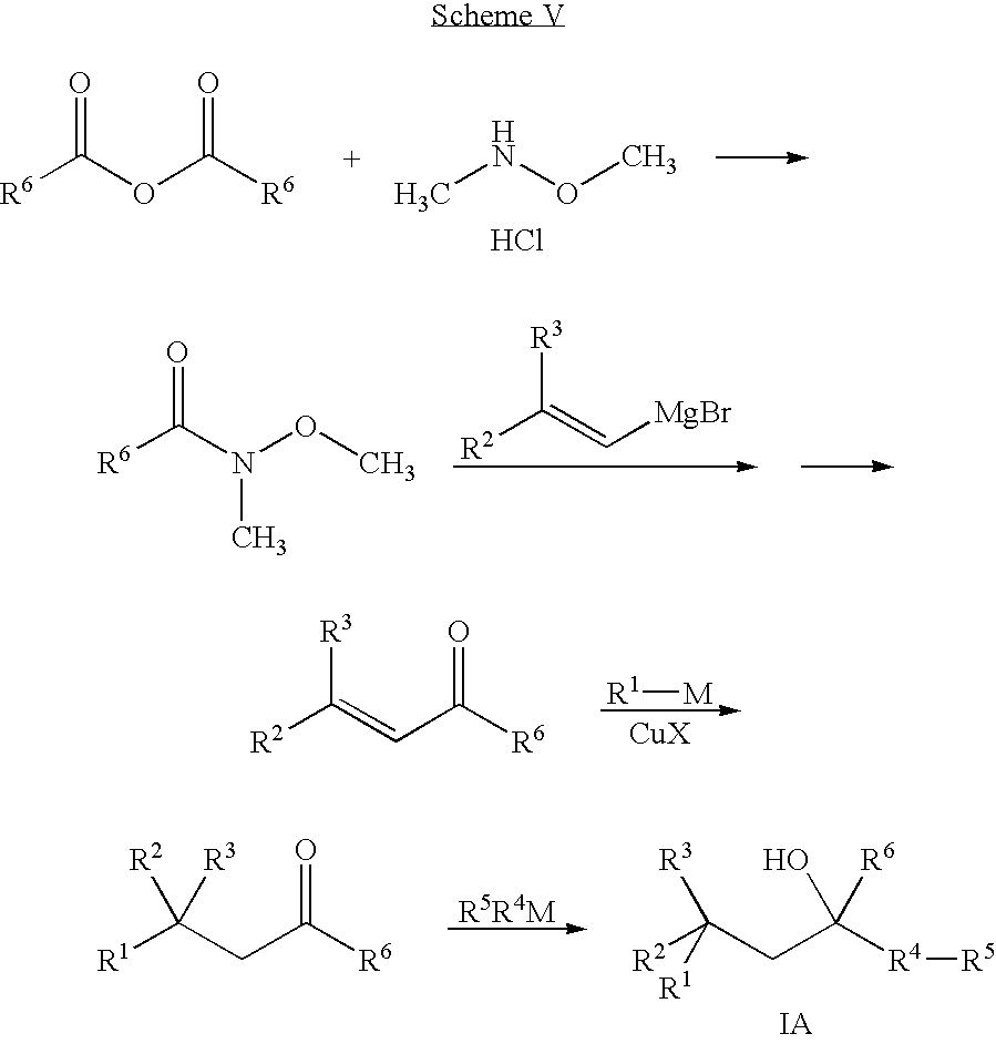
[R6]C(OC([R6])=O)=O.CNOC.Cl.[R6]C(N(OC)C)=O.[R2]C(=C[MgBr])[R3].[R2]C(=CC([R6])=O)[R3].[R1][M].[R1]C(CC([R6])=O)([R2])[R3].[R5R4M].[R2]C(CC([R4][R5])(O)[R6])([R1])[R3]
